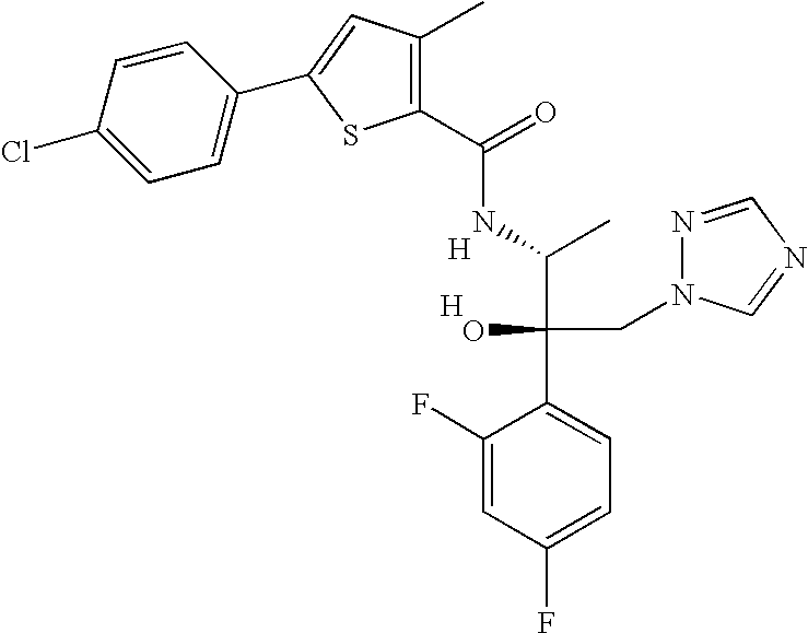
C1(F)=CC(F)=CC=C1C(C(C)NC(=O)C1=C(C)C=C(C2=CC=C(Cl)C=C2)S1)(CN1N=CN=C1)O.[H].[H]
